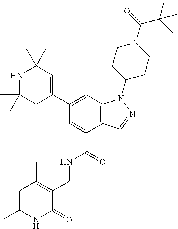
C1(C2=CC(C)(C)NC(C)(C)C2)=CC2=C(C(C(=O)NCC3=C(C)C=C(C)NC3=O)=C1)C=NN2C1CCN(C(=O)C(C)(C)C)CC1
